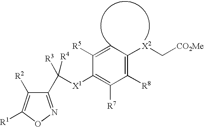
C1(C([X1]C2=C([R7])C([R8])=C([X2]C[CO2Me])C=C2[R5])([R3])[R4])=NOC([R1])=C1[R2]
